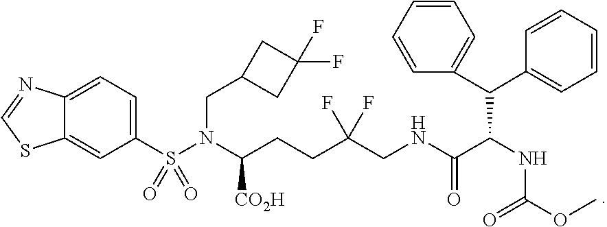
C(CCC(CNC(C(NC(OC)=O)C(C1=CC=CC=C1)C1=CC=CC=C1)=O)(F)F)([CO2H])N(S(C1=CC=C2C(=C1)SC=N2)(=O)=O)CC1CC(F)(F)C1
